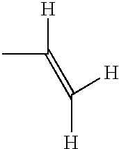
CC([H])=C([H])[H]
